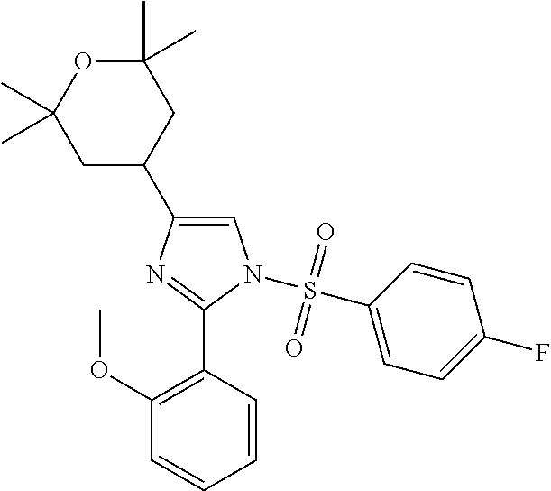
C1=C(C2CC(C)(C)OC(C)(C)C2)N=C(C2=C(OC)C=CC=C2)N1S(C1=CC=C(F)C=C1)(=O)=O
